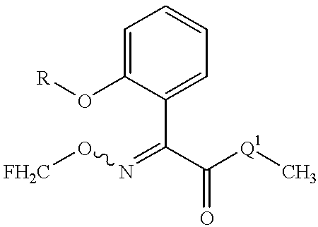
C1=C(O[R])C(C(C([Q1]C)=O)=NO[FH2C])=CC=C1
